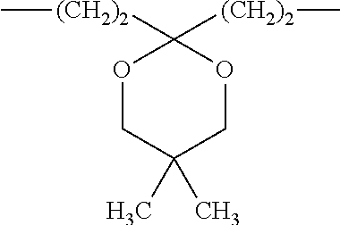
C1([(CH2)2]C)([(CH2)2]C)OCC(C)(C)CO1
